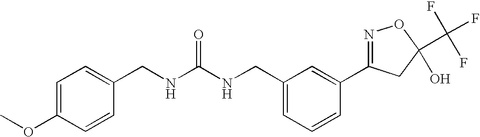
N(C(NCC1=CC=CC(C2=NOC(C(F)(F)F)(O)C2)=C1)=O)CC1=CC=C(OC)C=C1
